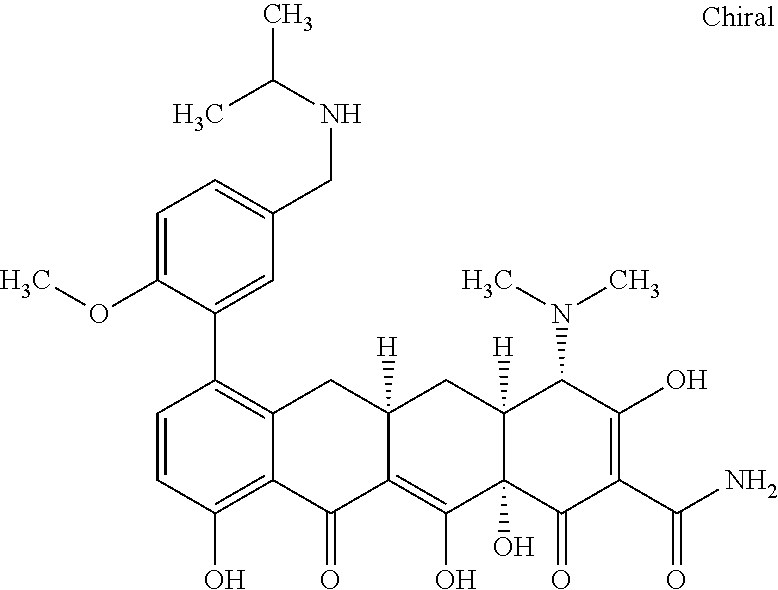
C12([H])C(O)(C(=O)C(C(N)=O)=C(O)C1N(C)C)C(O)=C1C([H])(C2)CC2=C(C3=CC(CNC(C)C)=CC=C3OC)C=CC(O)=C2C1=O
